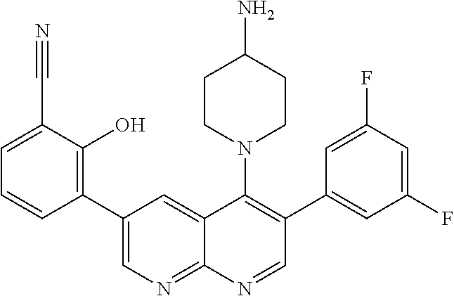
C1=C(C#N)C(O)=C(C2=CN=C3C(=C2)C(N2CCC(N)CC2)=C(C2=CC(F)=CC(F)=C2)C=N3)C=C1
